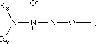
[R8]N([N+](=NOC)[O-])[R9]
